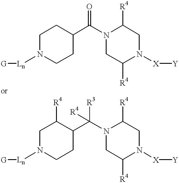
C1CC(C(N2C([R4])CN([X][Y])C([R4])C2)=O)CCN1[Ln][G].C1CC(C(N2C([R4])CN([X][Y])C([R4])C2)([R3])[R4])C([R4])CN1[Ln][G]
